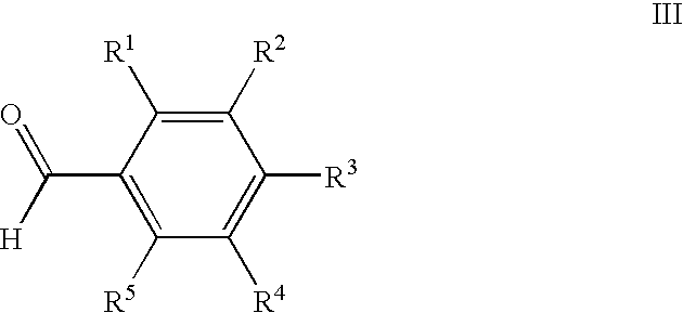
C1([R2])=C([R1])C(C([H])=O)=C([R5])C([R4])=C1[R3]
